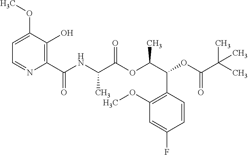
N(C(C(OC(C(C1=C(OC)C=C(F)C=C1)OC(C(C)(C)C)=O)C)=O)C)C(=O)C1=C(O)C(OC)=CC=N1
